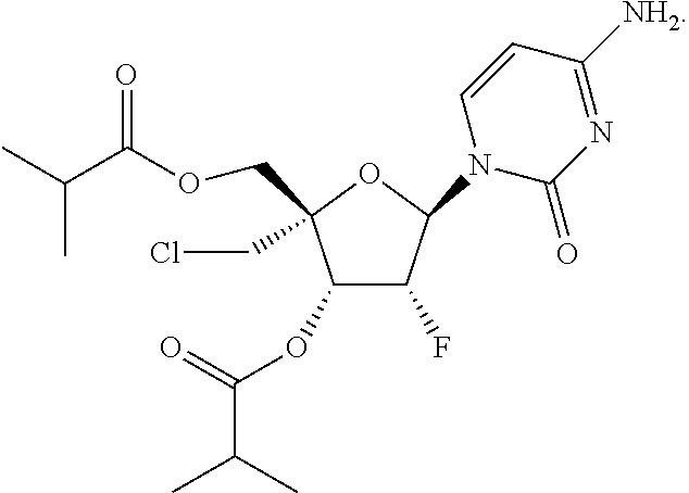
C1(OC(C(C)C)=O)C(F)C(N2C(=O)N=C([NH2])C=C2)OC1(CCl)COC(C(C)C)=O
